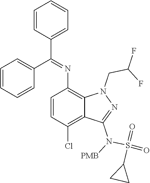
N(C1=C2C(=C(Cl)C=C1)C(N([PMB])S(=O)(=O)C1CC1)=NN2CC(F)F)=C(C1=CC=CC=C1)C1=CC=CC=C1
